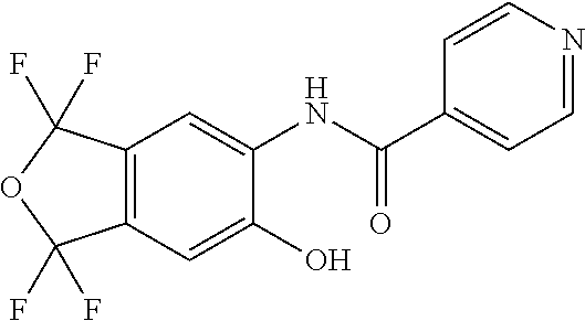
C12=C(C=C(O)C(NC(C3=CC=NC=C3)=O)=C1)C(F)(F)OC2(F)F
